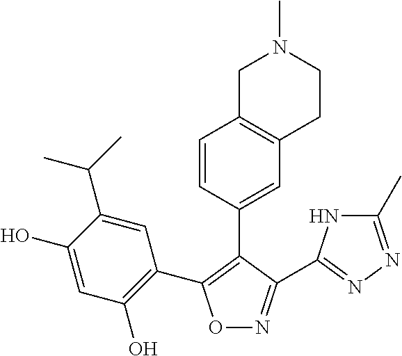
O1N=C(C2=NN=C(C)N2)C(C2=CC3=C(C=C2)CN(C)CC3)=C1C1=C(O)C=C(O)C(C(C)C)=C1
